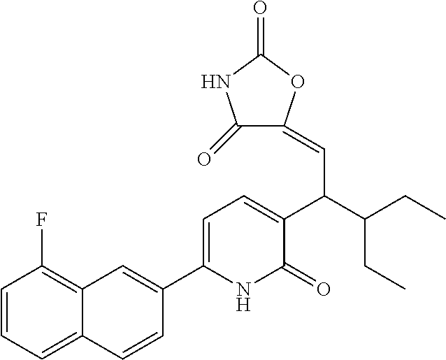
C1(C2=CC=C(C(C=C3C(=O)NC(=O)O3)C(CC)CC)C(=O)N2)=CC2=C(F)C=CC=C2C=C1
